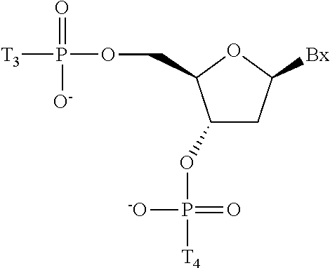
C1(OP([-O])(=O)[T4])CC([Bx])OC1COP([T3])(=O)[O-]
